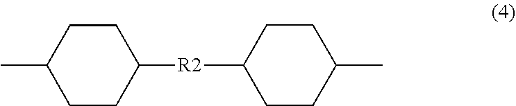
C1CC([R2]C2CCC(C)CC2)CCC1C
